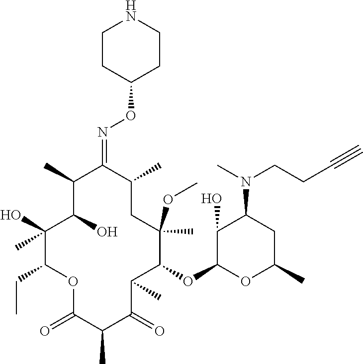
C1(O)C(O)(C)C(CC)OC(=O)C(C)C(=O)C(C)C(OC2OC(C)CC(N(C)CCC#C)C2O)C(C)(OC)CC(C)C(=NOC2CCNCC2)C1C
